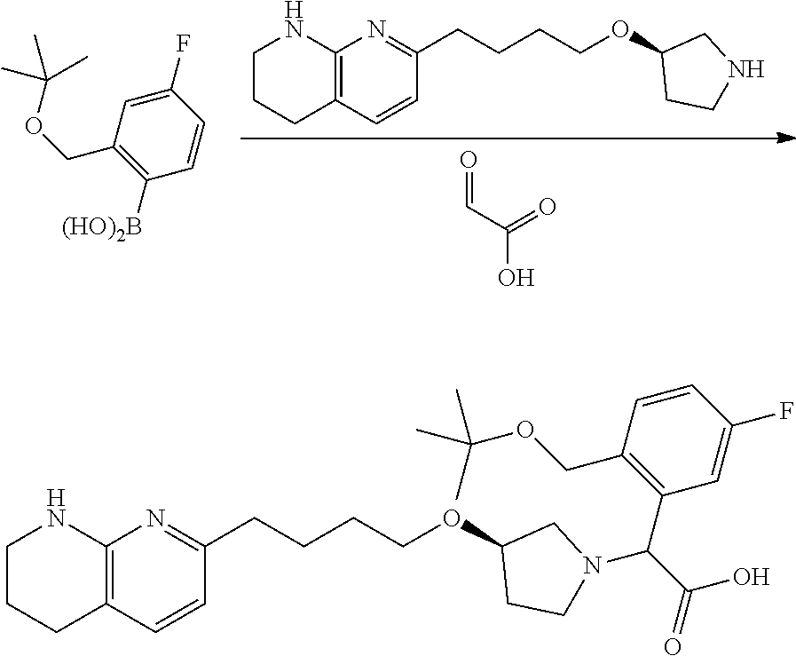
C12=C(C=CC(CCCCOC3CCNC3)=N1)CCCN2.O=CC(O)=O.C1(F)=CC(COC(C)(C)C)=C([(HO)2B])C=C1.C12=C(C=CC(CCCCOC3CCN(C(C(O)=O)C4=C(COC(C)(C)C)C=CC(F)=C4)C3)=N1)CCCN2
